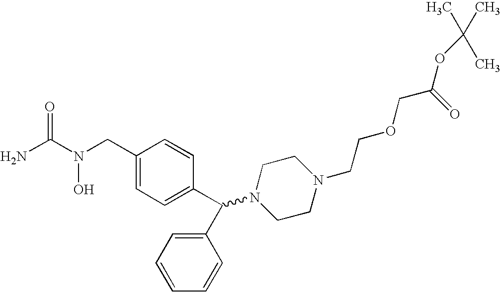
NC(N(CC1=CC=C(C(C2=CC=CC=C2)N2CCN(CCOCC(=O)OC(C)(C)C)CC2)C=C1)O)=O
